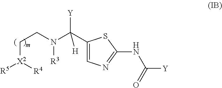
C([X2]([R5])[R4])CN(C(C1=CN=C(NC([Y])=O)S1)([Y])[H])[R3]
